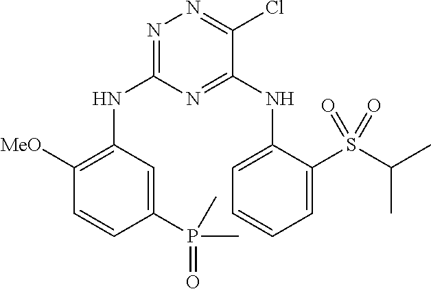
N1=C(NC2=C([MeO])C=CC(P(=O)(C)C)=C2)N=C(NC2=CC=CC=C2S(C(C)C)(=O)=O)C(Cl)=N1
